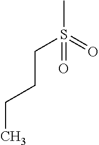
CS(=O)(=O)CCCC
